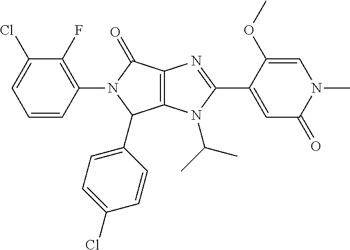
C12=C(N(C(C)C)C(C3=CC(=O)N(C)C=C3OC)=N1)C(C1=CC=C(Cl)C=C1)N(C1=C(F)C(Cl)=CC=C1)C2=O
